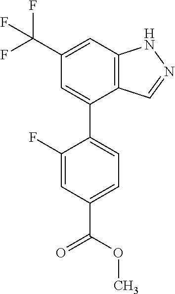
C12=C(C=C(C(F)(F)F)C=C1C1=CC=C(C(OC)=O)C=C1F)NN=C2
